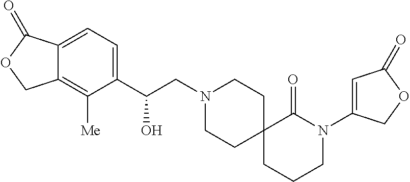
C1(C(CN2CCC3(CC2)CCCN(C2=CC(=O)OC2)C3=O)O)=CC=C2C(=C1[Me])COC2=O
